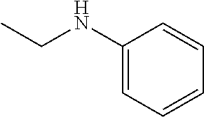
C1(NCC)=CC=CC=C1
